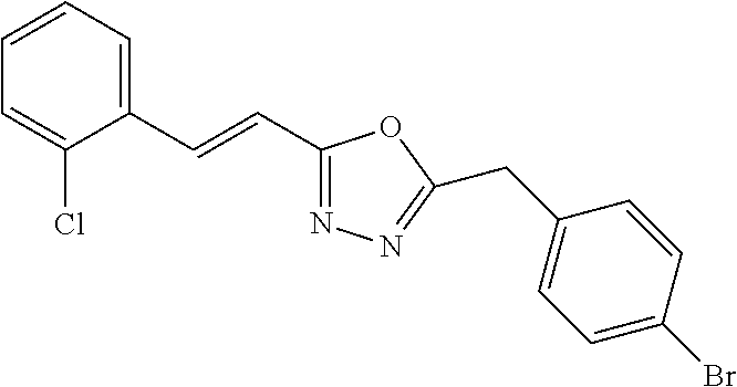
C1=CC=C(C=CC2=NN=C(CC3=CC=C(Br)C=C3)O2)C(Cl)=C1
